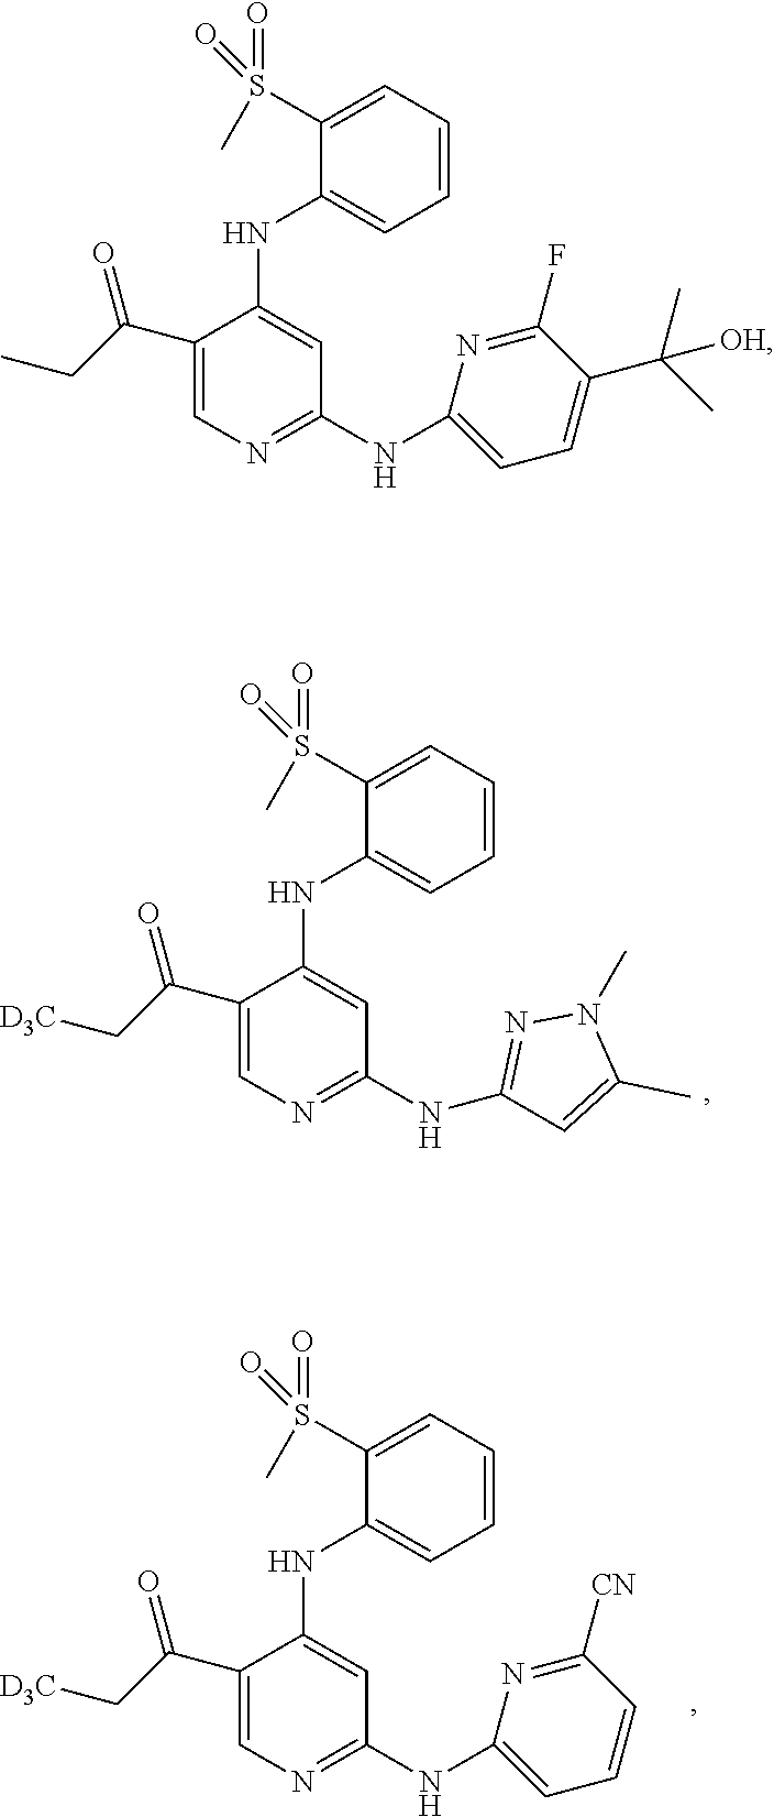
C1=C(S(C)(=O)=O)C(NC2=CC(NC3=CC=C(C(C)(C)[OH])C(F)=N3)=NC=C2C(CC)=O)=CC=C1.C1=C(S(C)(=O)=O)C(NC2=CC(NC3=NN(C)C(C)=C3)=NC=C2C(C[D3C])=O)=CC=C1.C1=C(S(C)(=O)=O)C(NC2=CC(NC3=CC=CC([CN])=N3)=NC=C2C(C[D3C])=O)=CC=C1
